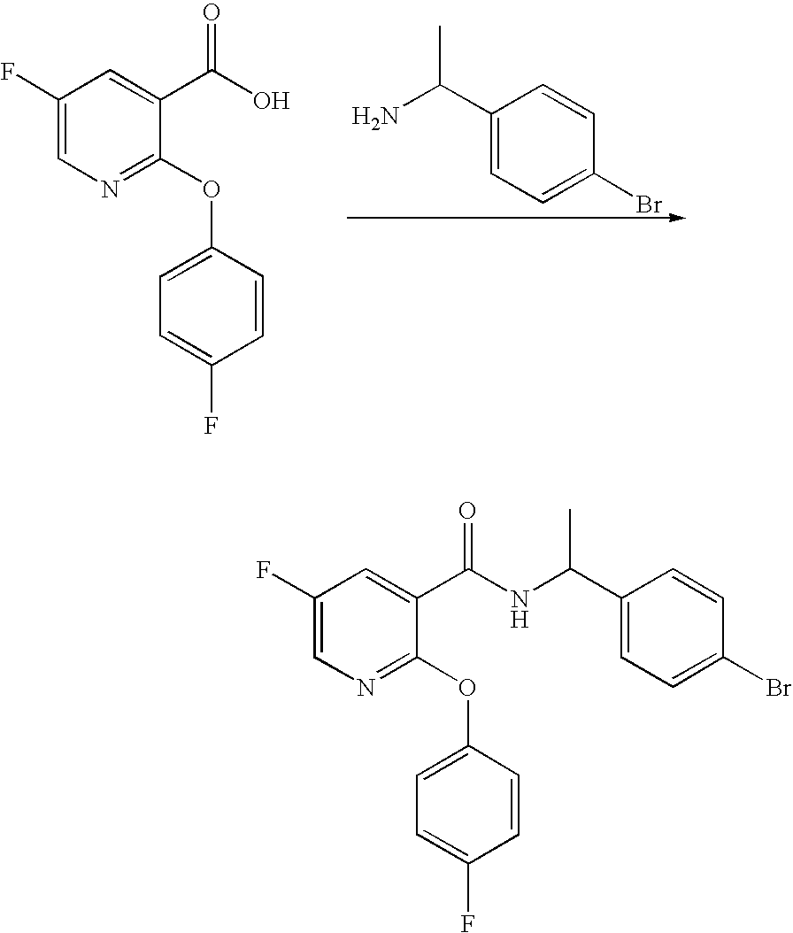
C1(C(N)C)=CC=C(Br)C=C1.C1(F)=CN=C(OC2=CC=C(F)C=C2)C(C(O)=O)=C1.C1(F)=CN=C(OC2=CC=C(F)C=C2)C(C(=O)NC(C2=CC=C(Br)C=C2)C)=C1
